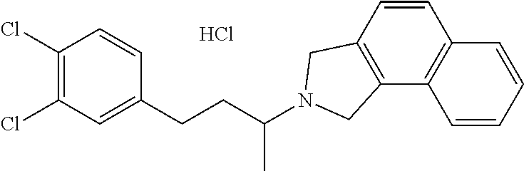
Cl.C1=CC(CCC(C)N2CC3=C(C4=C(C=C3)C=CC=C4)C2)=CC(Cl)=C1Cl
